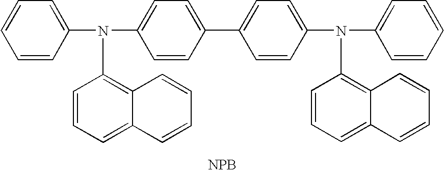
C1=CC(N(C2=CC=C(C3=CC=C(N(C4=CC=CC=C4)C4=C5C(=CC=C4)C=CC=C5)C=C3)C=C2)C2=C3C(=CC=C2)C=CC=C3)=CC=C1.[NPB]
